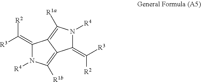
C1(=C([R3])[R2])N([R4])C([R1b])=C2C1=C([R1a])N([R4])C2=C([R2])[R3]
